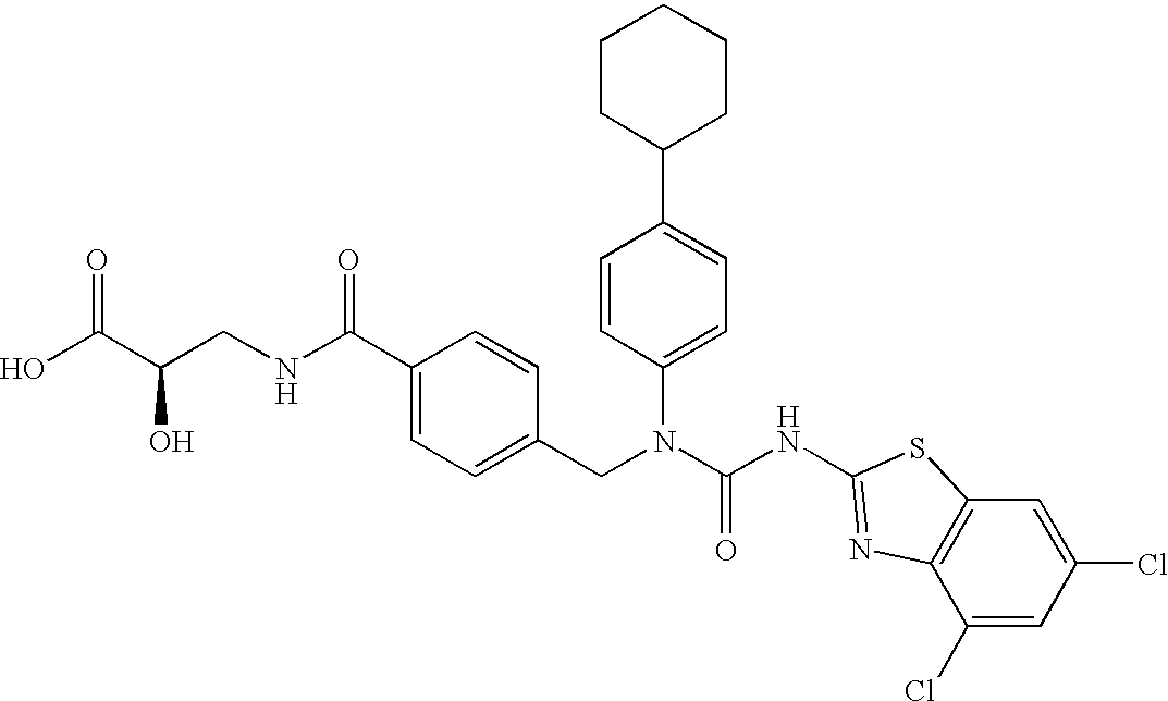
OC(C(CNC(C1=CC=C(CN(C(NC2=NC3=C(S2)C=C(Cl)C=C3Cl)=O)C2=CC=C(C3CCCCC3)C=C2)C=C1)=O)O)=O
